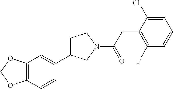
C12=C(C=CC(C3CCN(C(CC4=C(F)C=CC=C4Cl)=O)C3)=C1)OCO2
